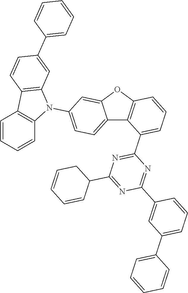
C1=CC2=C(C=C1)N(C1=CC=C3C(=C1)OC1=C3C(C3=NC(C4CC=CC=C4)=NC(C4=CC(C5=CC=CC=C5)=CC=C4)=N3)=CC=C1)C1=C2C=CC(C2=CC=CC=C2)=C1
